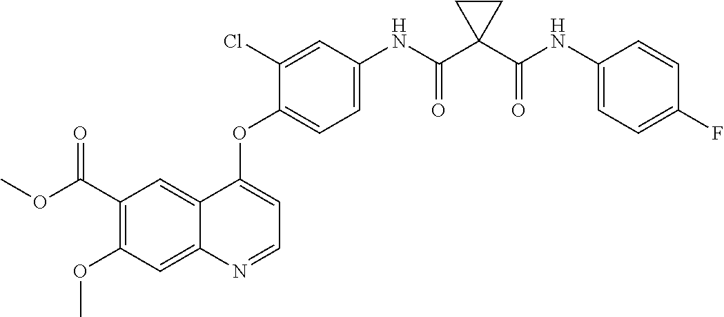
C12=CC(C(OC)=O)=C(OC)C=C1N=CC=C2OC1=CC=C(NC(C2(C(NC3=CC=C(F)C=C3)=O)CC2)=O)C=C1Cl
